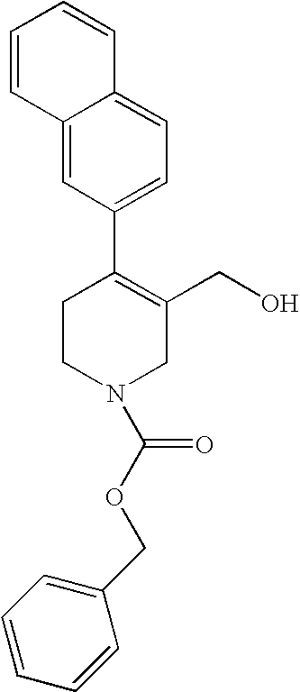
C1CN(C(OCC2=CC=CC=C2)=O)CC(CO)=C1C1=CC=C2C(=C1)C=CC=C2
